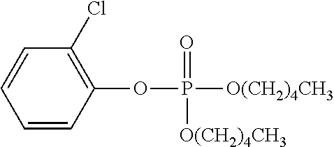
C1=CC(OP([O(CH2)4CH3])(=O)[O(CH2)4CH3])=C(Cl)C=C1
